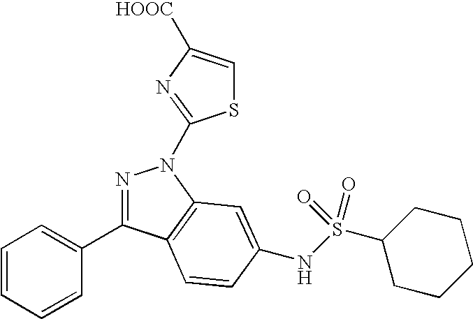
N1=C(C2=CC=CC=C2)C2=C(N1C1=NC([HOOC])=CS1)C=C(NS(=O)(C1CCCCC1)=O)C=C2
